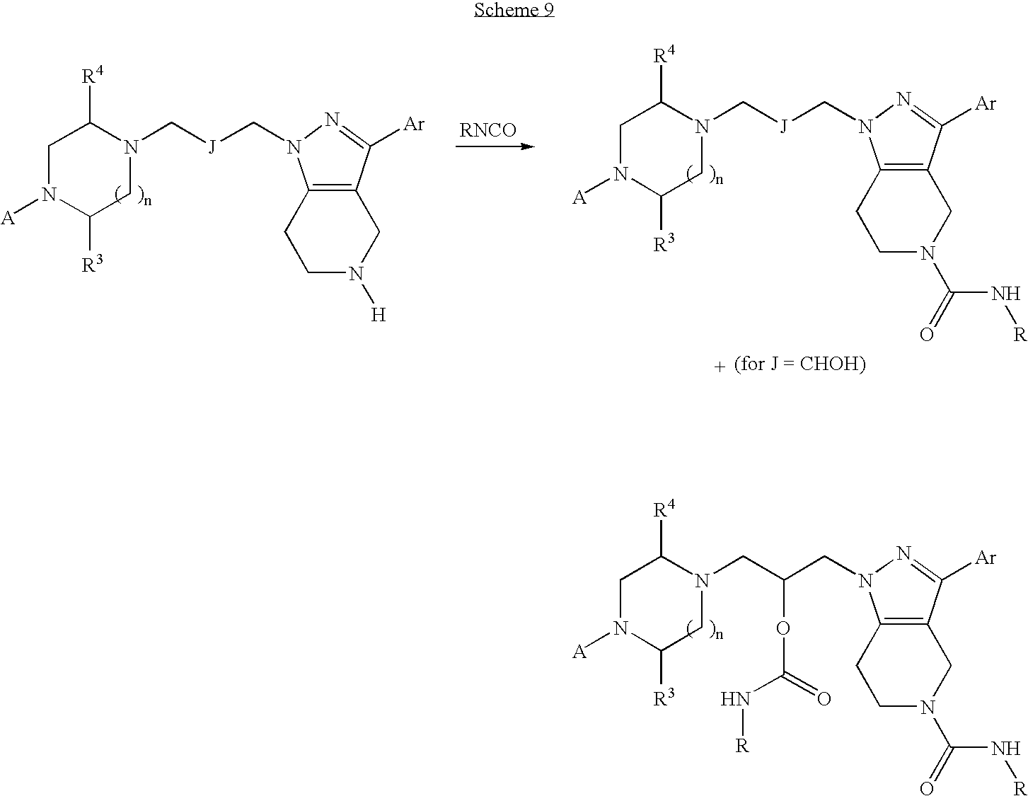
C1N([A])C([R3])CN(CC(CN2N=C([Ar])C3=C2CCN(C(=O)N[R])C3)OC(N[R])=O)C1[R4].C1N([A])C([R3])CN(C[J]CN2N=C([Ar])C3=C2CCN([H])C3)C1[R4].C1N([A])C([R3])CN(C[J]CN2N=C([Ar])C3=C2CCN(C(=O)N[R])C3)C1[R4]
